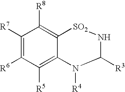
C1([R7])=C([R6])C([R5])=C2C(=C1[R8])[SO2]NC([R3])N2[R4]
